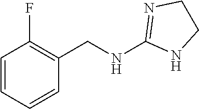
C1=CC=CC(CNC2=NCCN2)=C1F
